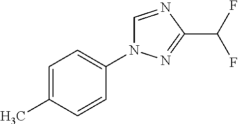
C1=C(C)C=CC(N2C=NC(C(F)F)=N2)=C1
